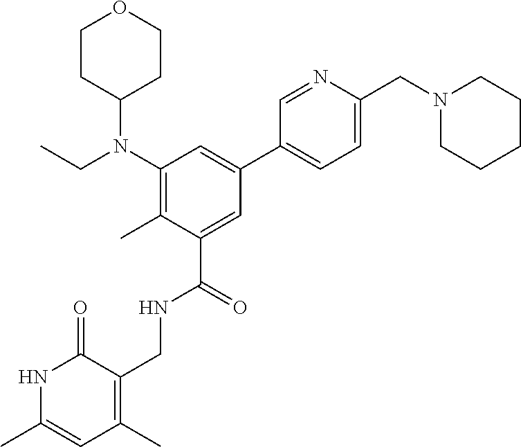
N1C(C)=CC(C)=C(CNC(C2=CC(C3=CC=C(CN4CCCCC4)N=C3)=CC(N(CC)C3CCOCC3)=C2C)=O)C1=O
